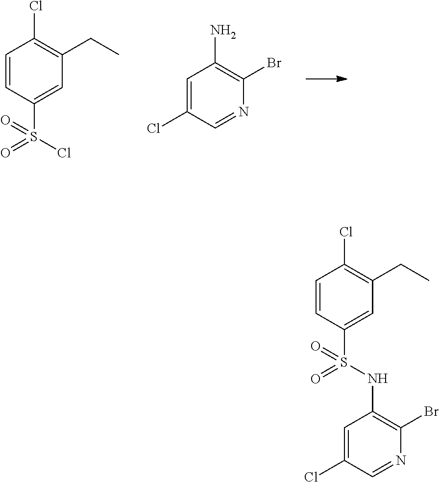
C1=C(Cl)C=NC(Br)=C1N.C1=CC(S(=O)(=O)Cl)=CC(CC)=C1Cl.C1=CC(S(=O)(=O)NC2=C(Br)N=CC(Cl)=C2)=CC(CC)=C1Cl
